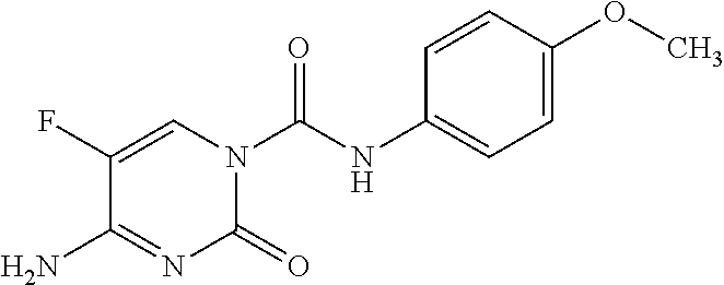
C1=C(F)C(N)=NC(=O)N1C(NC1=CC=C(OC)C=C1)=O
